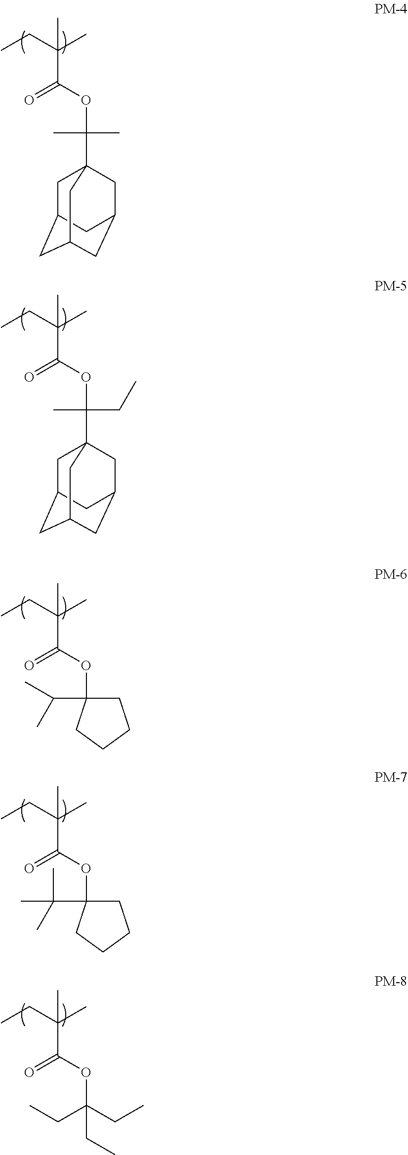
CCC(C)(C)C(OC(C)(C)C12CC3CC(CC(C1)C3)C2)=O.CCC(C)(C)C(OC(C)(CC)C12CC3CC(CC(C1)C3)C2)=O.CCC(C)(C)C(OC1(C(C)C)CCCC1)=O.CCC(C)(C)C(OC1(C(C)(C)C)CCCC1)=O.CCC(C)(C)C(OC(CC)(CC)CC)=O
